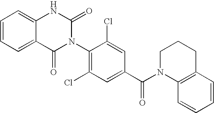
C1=CC=C2C(=C1)NC(=O)N(C1=C(Cl)C=C(C(N3C4=C(CCC3)C=CC=C4)=O)C=C1Cl)C2=O
